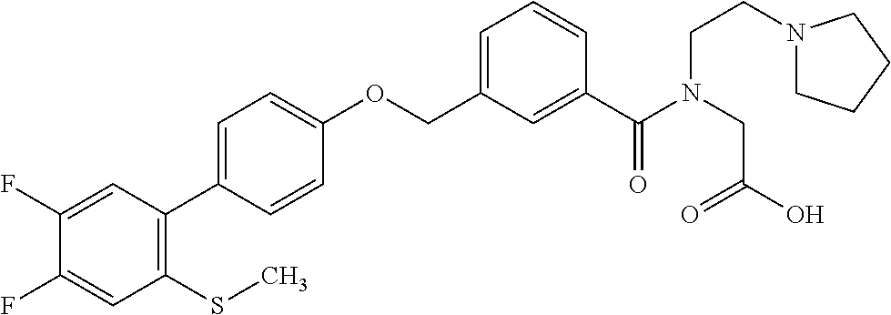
C1(F)=CC(C2=CC=C(OCC3=CC=CC(C(N(CC(O)=O)CCN4CCCC4)=O)=C3)C=C2)=C(SC)C=C1F
